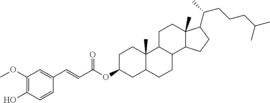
C1(OC)=C(O)C=CC(C=CC(OC2CC3C(C)(CC2)C2C(CC3)C3C(C)(CC2)C(C(CCCC(C)C)C)CC3)=O)=C1
